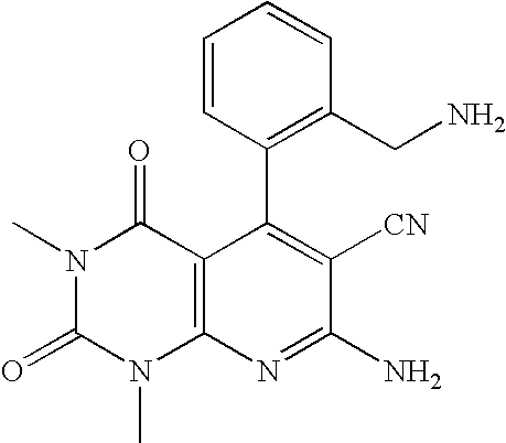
C1(C2=C(CN)C=CC=C2)=C([CN])C(N)=NC2=C1C(=O)N(C)C(=O)N2C
